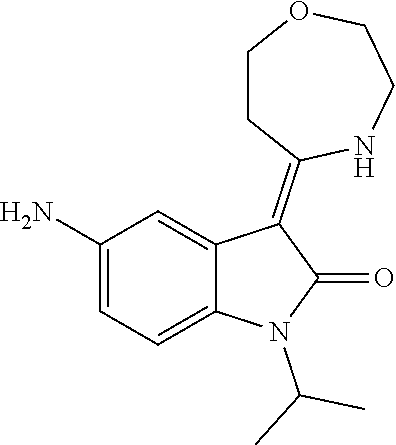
C1(N)=CC=C2C(=C1)C(=C1CCOCCN1)C(=O)N2C(C)C
